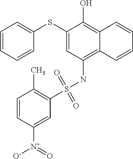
C1(SC2=CC=CC=C2)=CC(NS(C2=C(C)C=CC([N+]([O-])=O)=C2)(=O)=O)=C2C(=C1O)C=CC=C2
